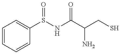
C1=CC=CC(S(NC(C(CS)N)=O)=O)=C1
